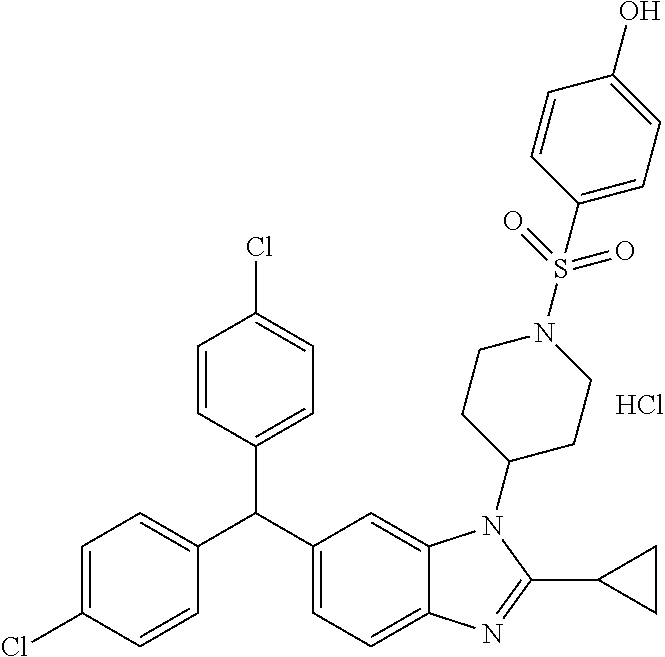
C1=C(Cl)C=CC(C(C2=CC=C3C(=C2)N(C2CCN(S(=O)(=O)C4=CC=C(O)C=C4)CC2)C(C2CC2)=N3)C2=CC=C(Cl)C=C2)=C1.Cl
